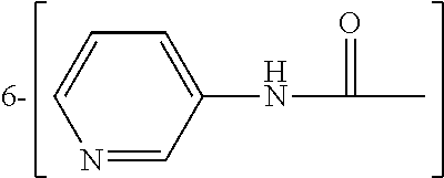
N1=CC(NC(=O)C)=CC=C1
